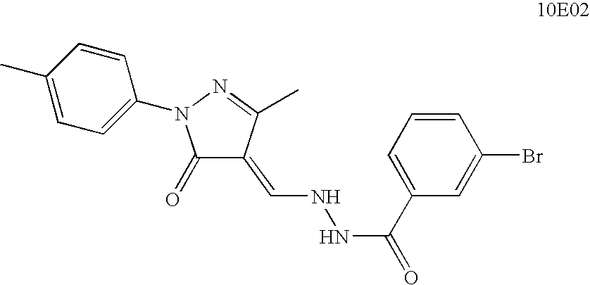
C1(C)=CC=C(N2C(=O)C(=CNNC(C3=CC=CC(Br)=C3)=O)C(C)=N2)C=C1
